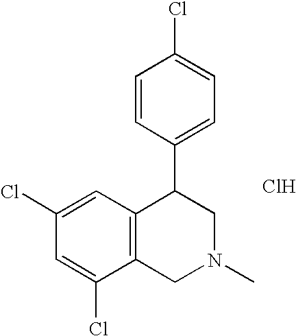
C1(Cl)=CC(Cl)=CC2=C1CN(C)CC2C1=CC=C(Cl)C=C1.Cl
